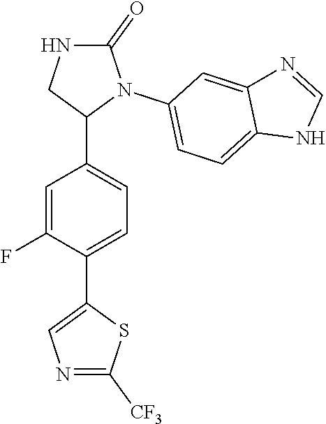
C1=C(F)C(C2=CN=C([CF3])S2)=CC=C1C1N(C2=CC=C3C(=C2)N=CN3)C(=O)NC1
